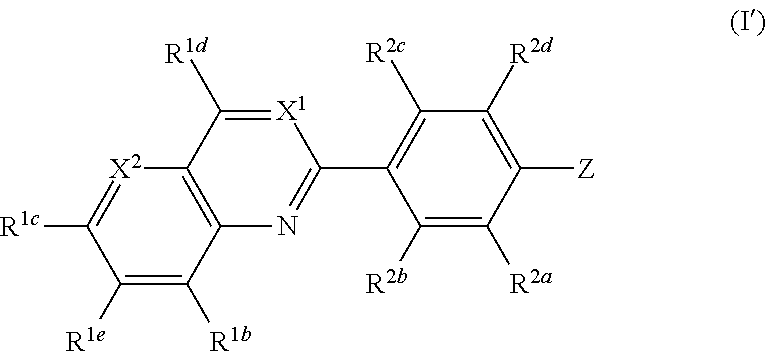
C1([R1e])=C([R1b])C2=C([X2]=C1[R1c])C([R1d])=[X1]C(C1=C([R2c])C([R2d])=C([Z])C([R2a])=C1[R2b])=N2
